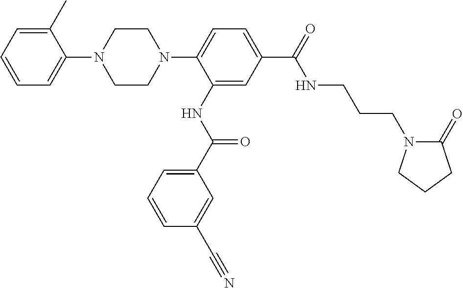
C1=C(C)C(N2CCN(C3=CC=C(C(NCCCN4C(=O)CCC4)=O)C=C3NC(=O)C3=CC=CC(C#N)=C3)CC2)=CC=C1
